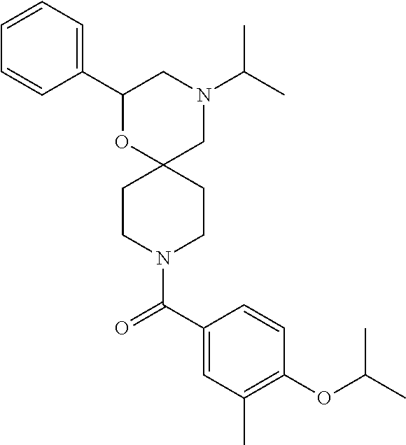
N1(C(C)C)CC2(OC(C3=CC=CC=C3)C1)CCN(C(C1=CC(C)=C(OC(C)C)C=C1)=O)CC2
